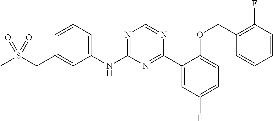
CS(CC1=CC(NC2=NC=NC(C3=CC(F)=CC=C3OCC3=C(F)C=CC=C3)=N2)=CC=C1)(=O)=O
